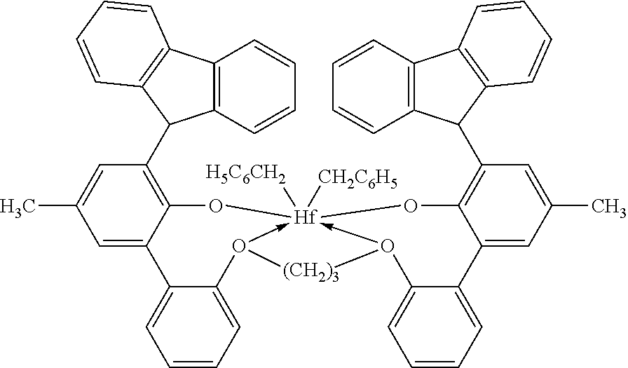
C1=CC=C2C(=C1)C1=CC(C)=CC(C3C4=C(C5=C3C=CC=C5)C=CC=C4)=C1O[Hf]13([H5C6CH2])([CH2C6H5])-O2[(CH2)3]O->1C1=CC=CC=C1C1=CC(C)=CC(C2C4=C(C5=C2C=CC=C5)C=CC=C4)=C1O3
